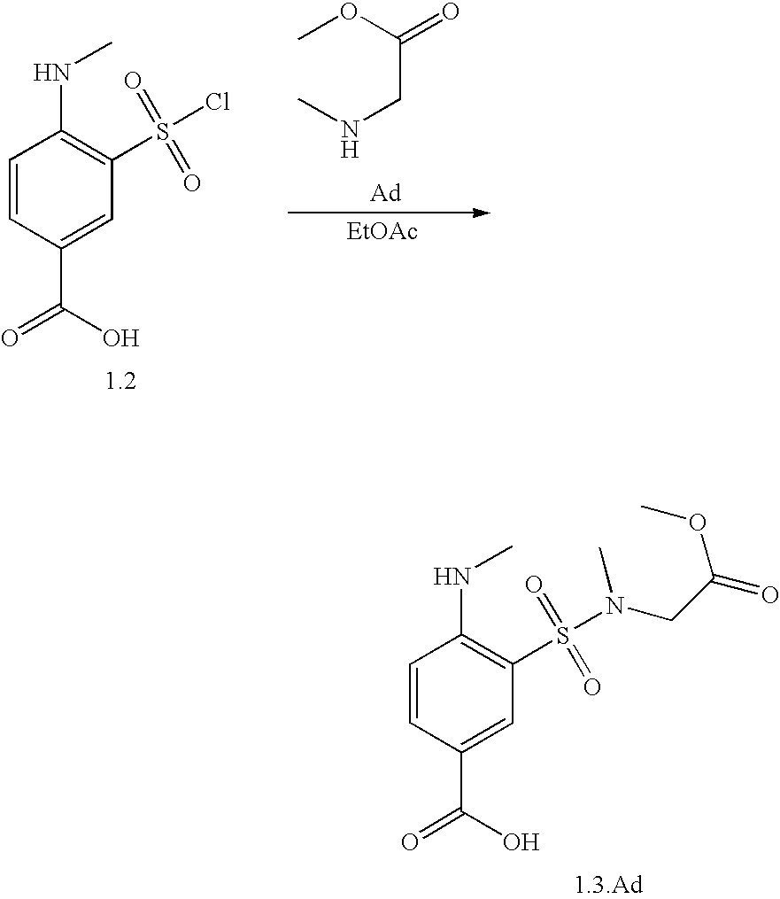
C1=CC(C(=O)O)=CC(S(Cl)(=O)=O)=C1NC.COC(CNC)=O.[Ad].[EtOAc].C1=CC(C(=O)O)=CC(S(N(CC(OC)=O)C)(=O)=O)=C1NC
